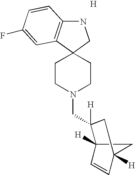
C1CN(CC2([H])C3([H])C=CC([H])(C3)C2)CCC12CNC1=C2C=C(F)C=C1.[H]
